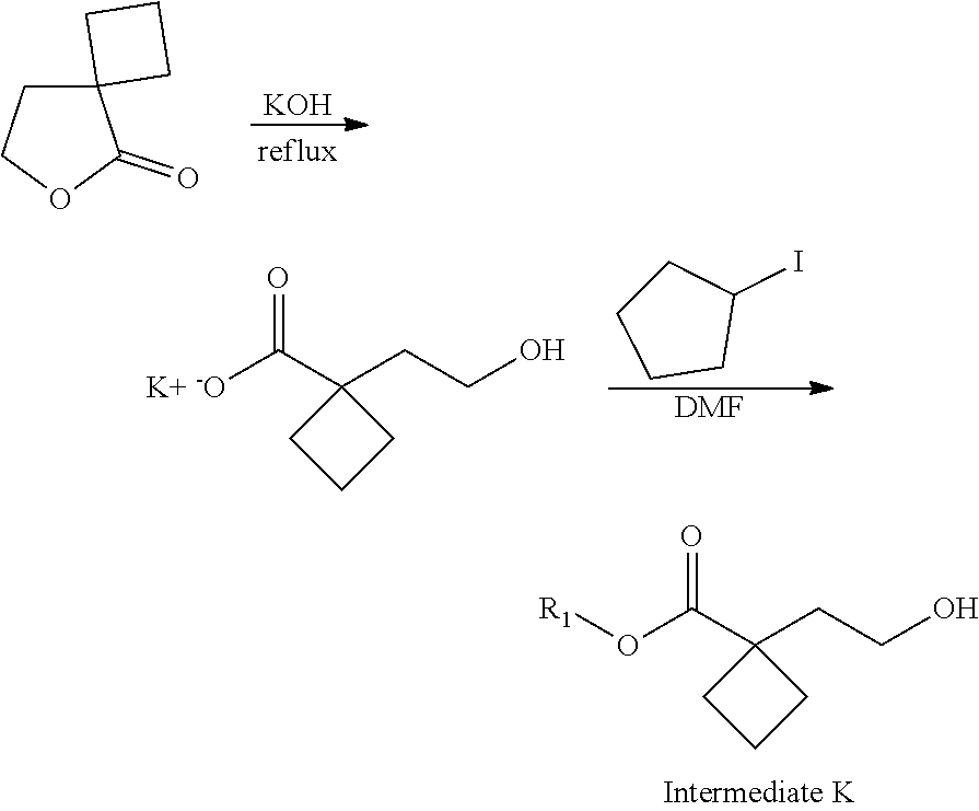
O(C(C1(CCO)CCC1)=O)[R1].[KOH].C12(CCOC1=O)CCC2.C1CCCC1I.[DMF].[K+ -O]C(C1(CCO)CCC1)=O
